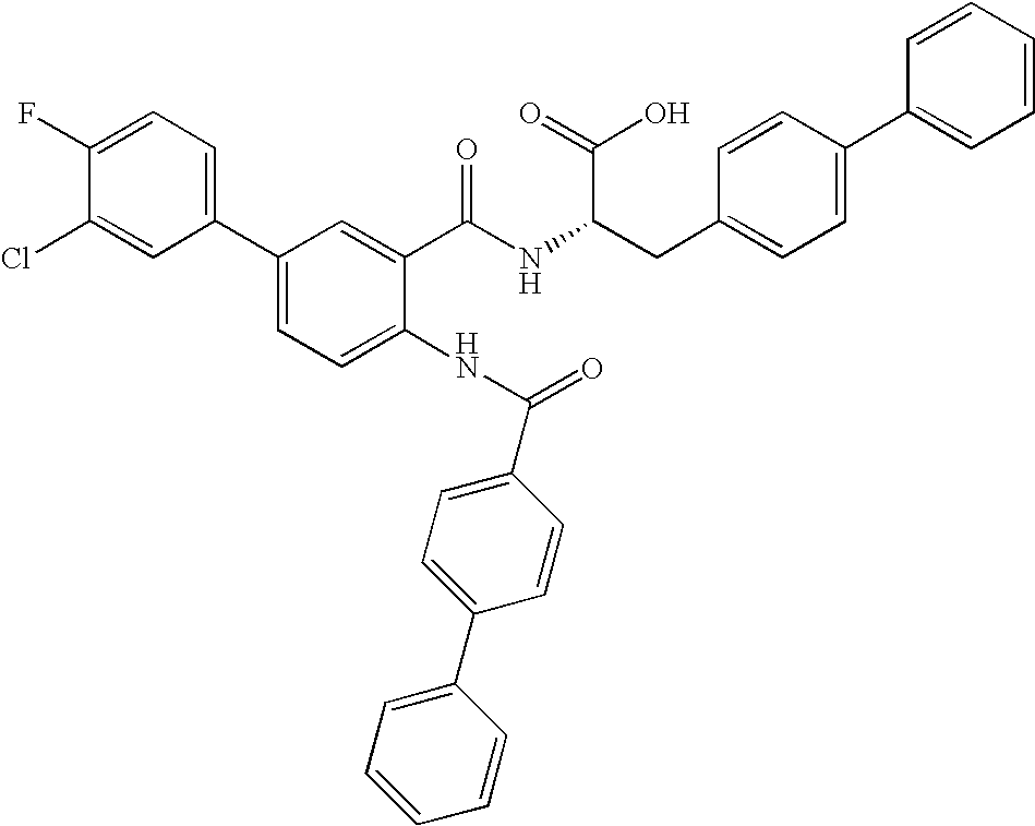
C1(C2=CC=C(F)C(Cl)=C2)=CC=C(NC(=O)C2=CC=C(C3=CC=CC=C3)C=C2)C(C(NC(CC2=CC=C(C3=CC=CC=C3)C=C2)C(=O)O)=O)=C1
